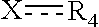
[X]:[R4]
